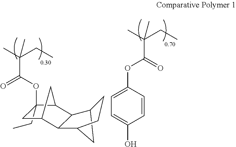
C1(CC)(OC(=O)C(C)(CC)C)CC2C3C(C4CC3CC4)C1C2.C1=CC(O)=CC=C1OC(=O)C(C)(CC)C
